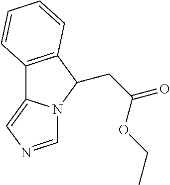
C12=C(C(CC(=O)OCC)N3C1=CN=C3)C=CC=C2
